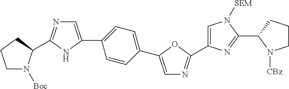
C1=CC(C2=CN=C(C3=CN([SEM])C(C4N([CBz])CCC4)=N3)O2)=CC=C1C1=CN=C(C2N([Boc])CCC2)N1
